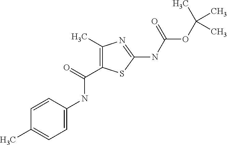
C1(C)=C(C(=O)NC2=CC=C(C)C=C2)SC(NC(OC(C)(C)C)=O)=N1
